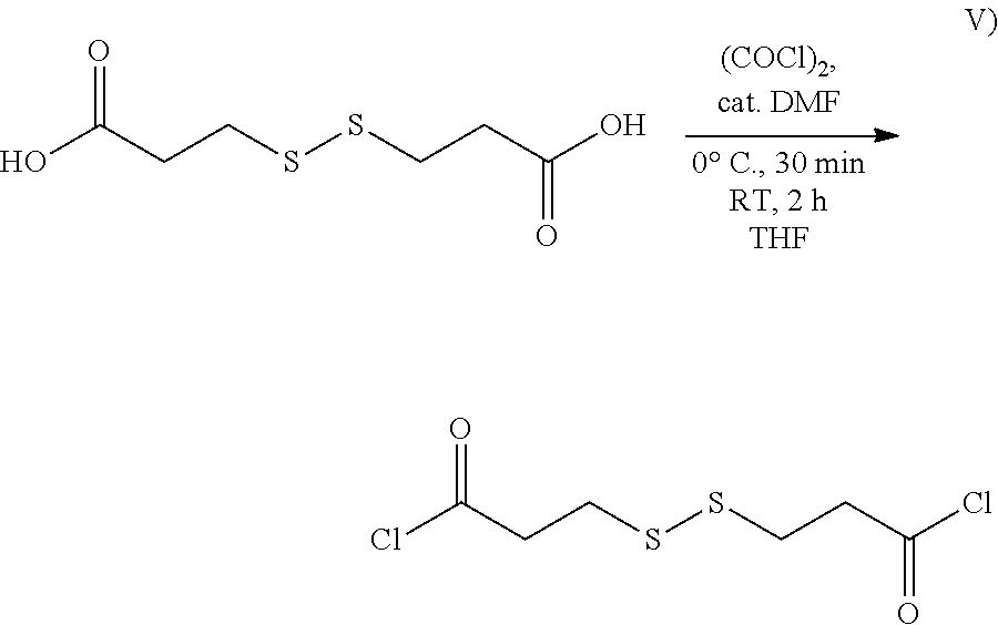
OC(CCSSCCC(O)=O)=O.ClC(CCSSCCC(Cl)=O)=O
